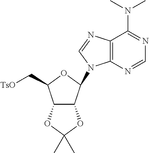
C1=NC2=C(C(N(C)C)=N1)N=CN2C1C2C(C(C[TsO])O1)OC(C)(C)O2
